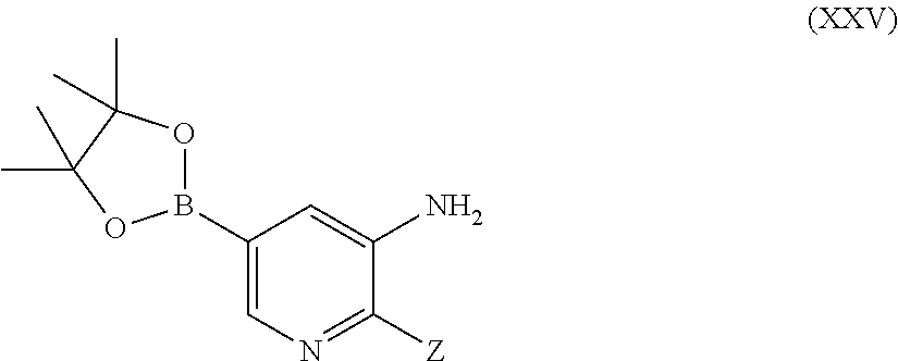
C1(B2OC(C)(C)C(C)(C)O2)=CN=C([Z])C(N)=C1
